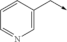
C1=C(C->C)C=CC=N1
